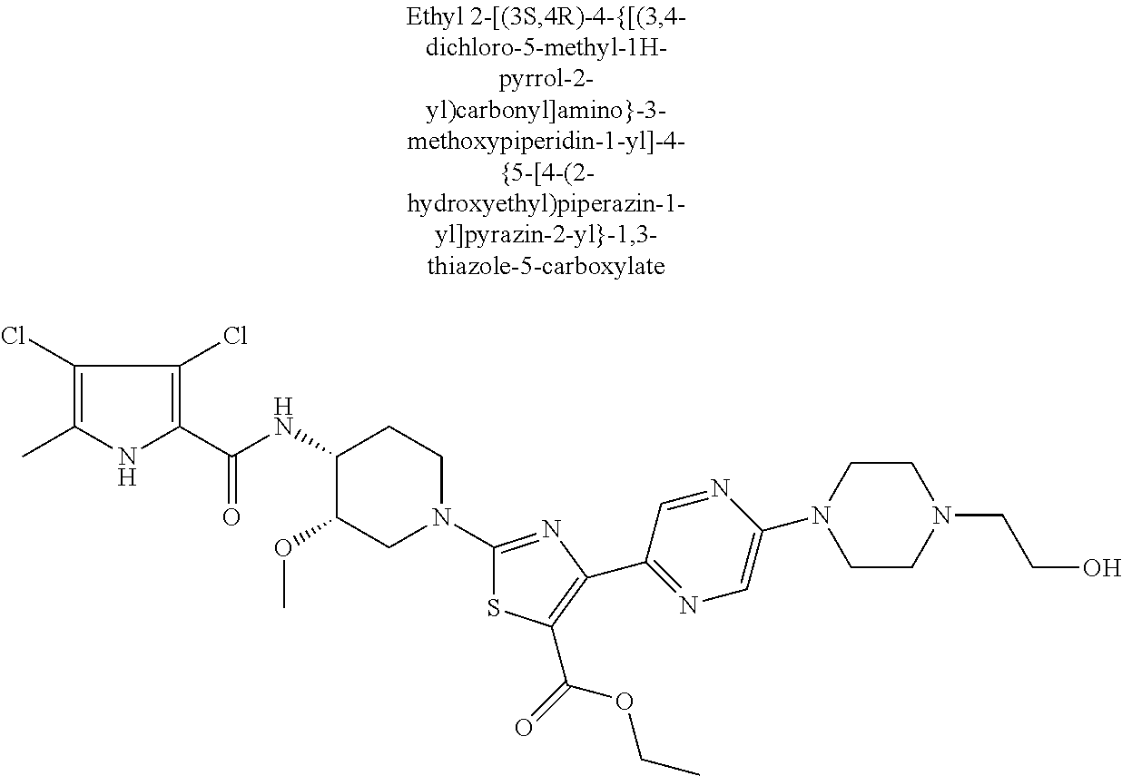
C1(Cl)=C(C)NC(C(NC2C(OC)CN(C3=NC(C4=NC=C(N5CCN(CCO)CC5)N=C4)=C(C(=O)OCC)S3)CC2)=O)=C1Cl
